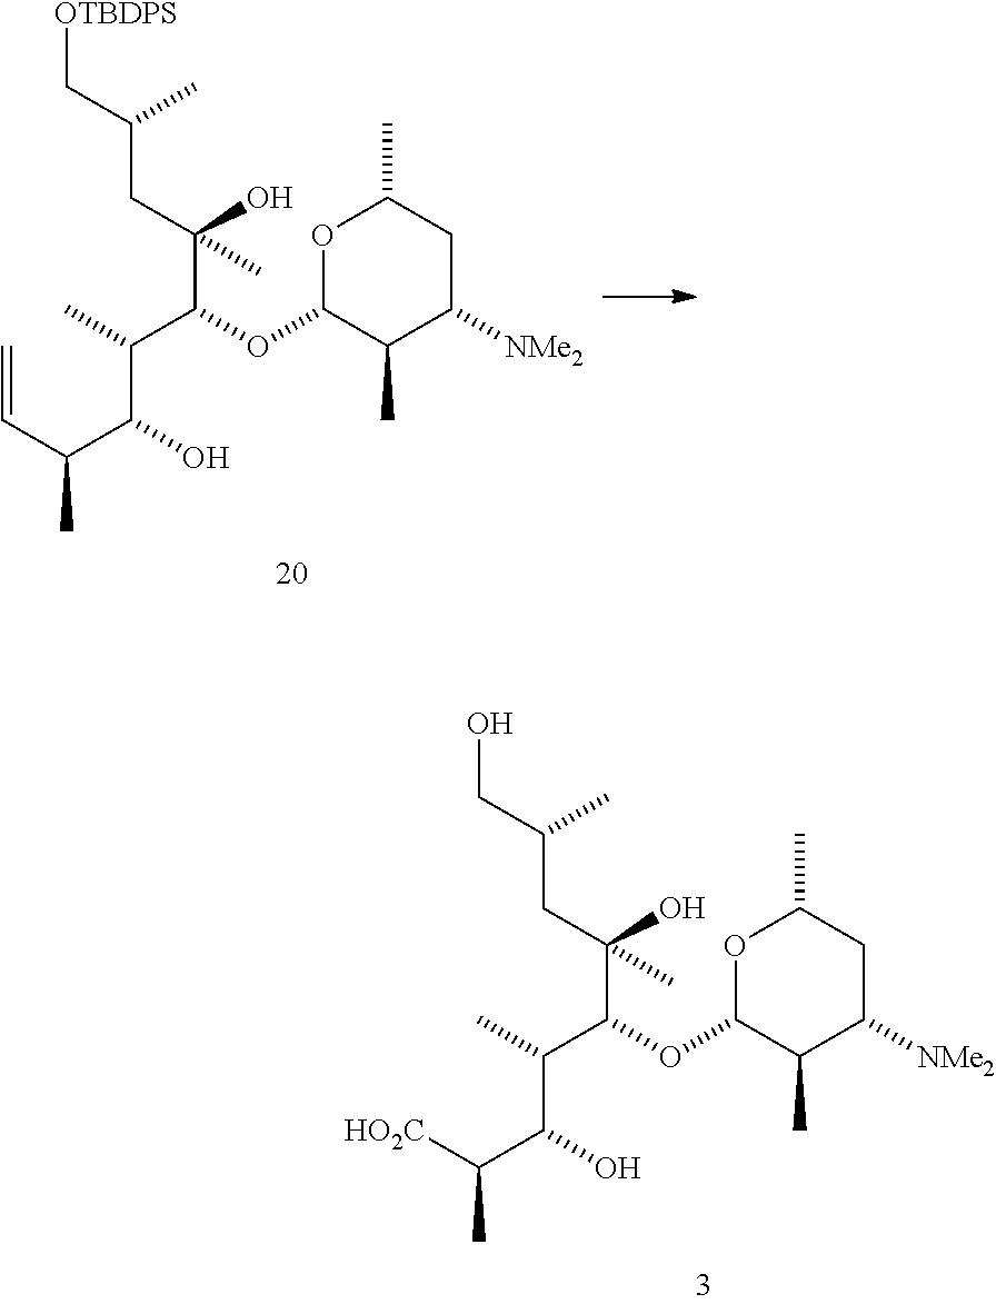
OCC(CC(C(OC1C(C)C([NMe2])CC(C)O1)C(C)C(O)C([HO2C])C)(O)C)C.[OTBDPS]CC(CC(C(OC1C(C)C([NMe2])CC(C)O1)C(C)C(O)C(C=C)C)(O)C)C
